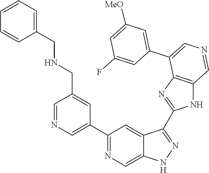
C1(C2=CN=CC(CNCC3=CC=CC=C3)=C2)=NC=C2C(=C1)C(C1=NC3=C(N1)C=NC=C3C1=CC([MeO])=CC(F)=C1)=NN2
